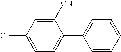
C1([CN])=CC(Cl)=CC=C1C1=CC=CC=C1
